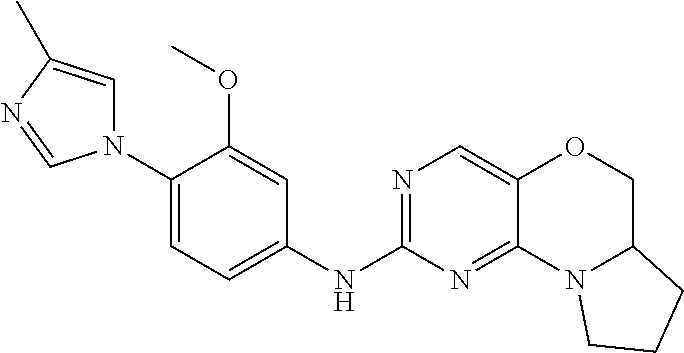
N1(C2=CC=C(NC3=NC=C4C(=N3)N3C(CO4)CCC3)C=C2OC)C=C(C)N=C1
